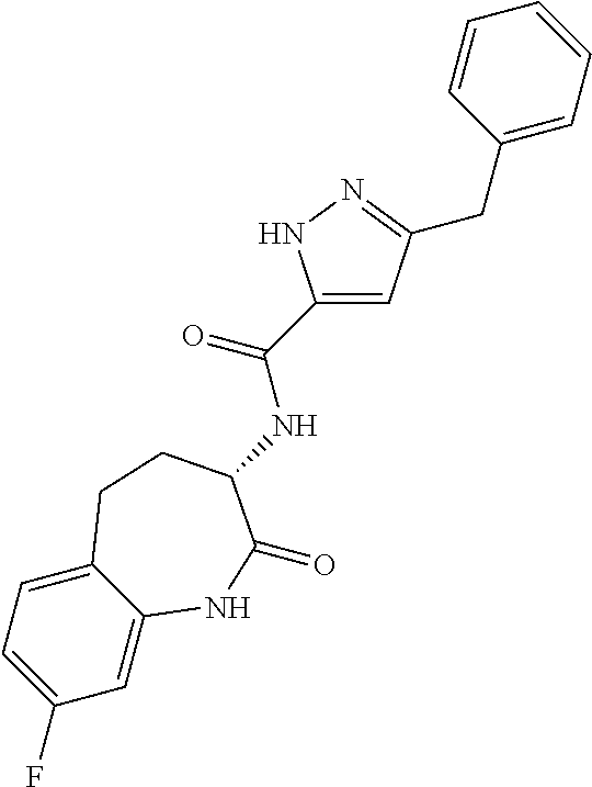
C1=C2C(=CC=C1F)CCC(NC(C1=CC(CC3=CC=CC=C3)=NN1)=O)C(=O)N2
